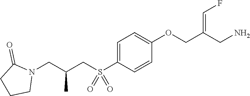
C1=C(S(CC(CN2C(=O)CCC2)C)(=O)=O)C=CC(OCC(CN)=CF)=C1
